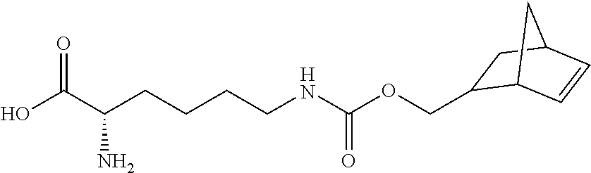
OC(C(CCCCNC(OCC1C2C=CC(C1)C2)=O)N)=O
